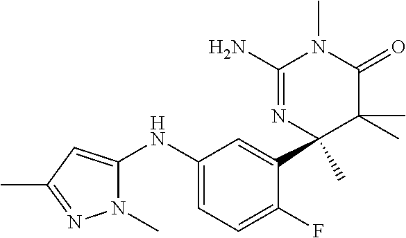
C1(NC2=CC(C)=NN2C)=CC=C(F)C(C2(C)N=C(N)N(C)C(=O)C2(C)C)=C1
